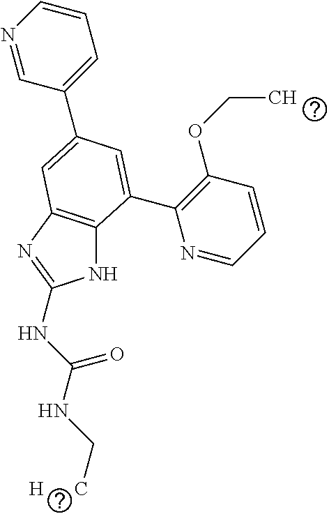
N1=CC(C2=CC3=C(NC(NC(NC[H      C])=O)=N3)C(C3=C(OCC)C=CC=N3)=C2)=CC=C1
